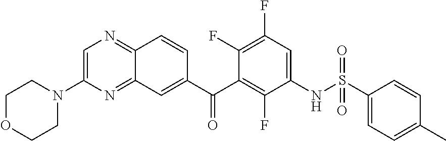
C1=C(N2CCOCC2)N=C2C(=N1)C=CC(C(C1=C(F)C(NS(=O)(=O)C3=CC=C(C)C=C3)=CC(F)=C1F)=O)=C2
